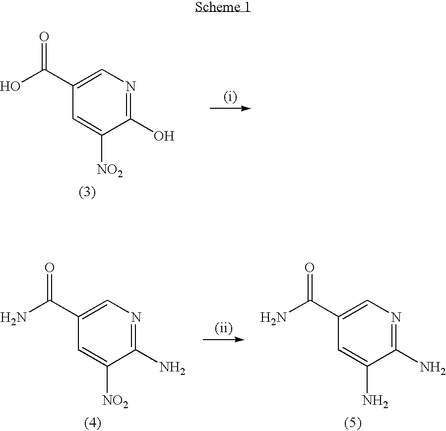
C1(O)=NC=C(C(O)=O)C=C1[NO2].C1(N)=NC=C(C(N)=O)C=C1[NO2].C1(N)=NC=C(C(N)=O)C=C1N
